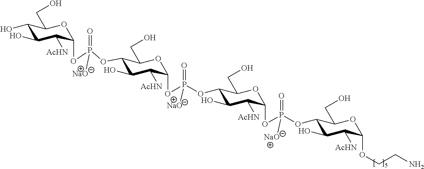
C1(O)C(O)C([AcHN])C(OP(OC2C(O)C([AcHN])C(OP(OC3C(O)C([AcHN])C(OP(OC4C(O)C([AcHN])C(OCCN)OC4CO)(=O)[NaO])OC3CO)(=O)[NaO])OC2CO)(=O)[NaO])OC1CO
